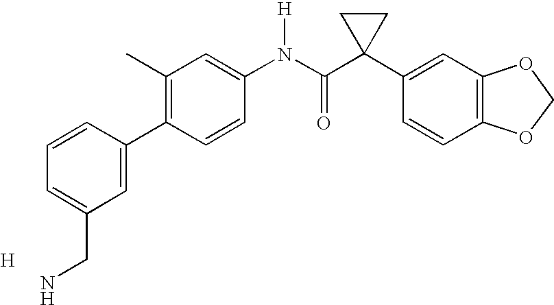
C1(C)=C(C2=CC(CN)=CC=C2)C=CC(N(C(C2(C3=CC4=C(C=C3)OCO4)CC2)=O)[H])=C1.[H]
